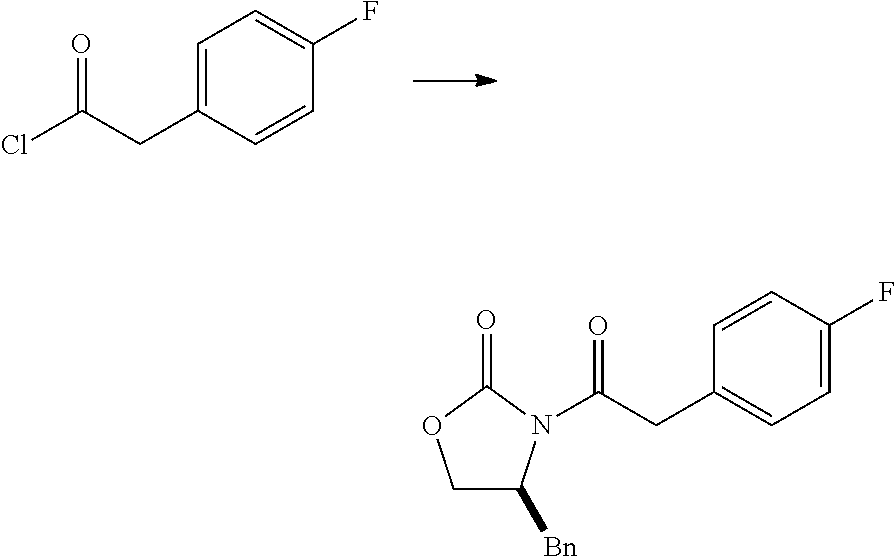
C1=C(CC(Cl)=O)C=CC(F)=C1.C1=CC(F)=CC=C1CC(=O)N1C([Bn])COC1=O
